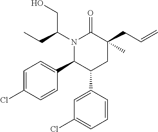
N1(C(CC)CO)C(C2=CC=C(Cl)C=C2)C(C2=CC(Cl)=CC=C2)CC(CC=C)(C)C1=O
